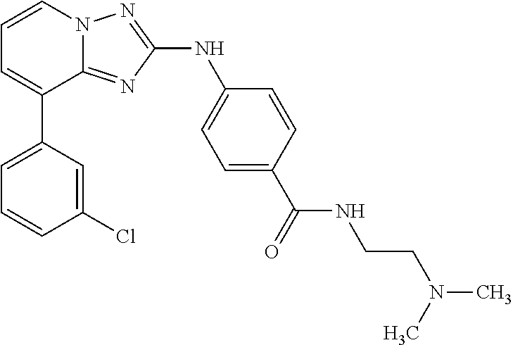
C1=C(C2=CC=CN3C2=NC(NC2=CC=C(C(=O)NCCN(C)C)C=C2)=N3)C=C(Cl)C=C1
